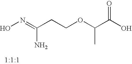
ON=C(CCOC(C(O)=O)C)N
